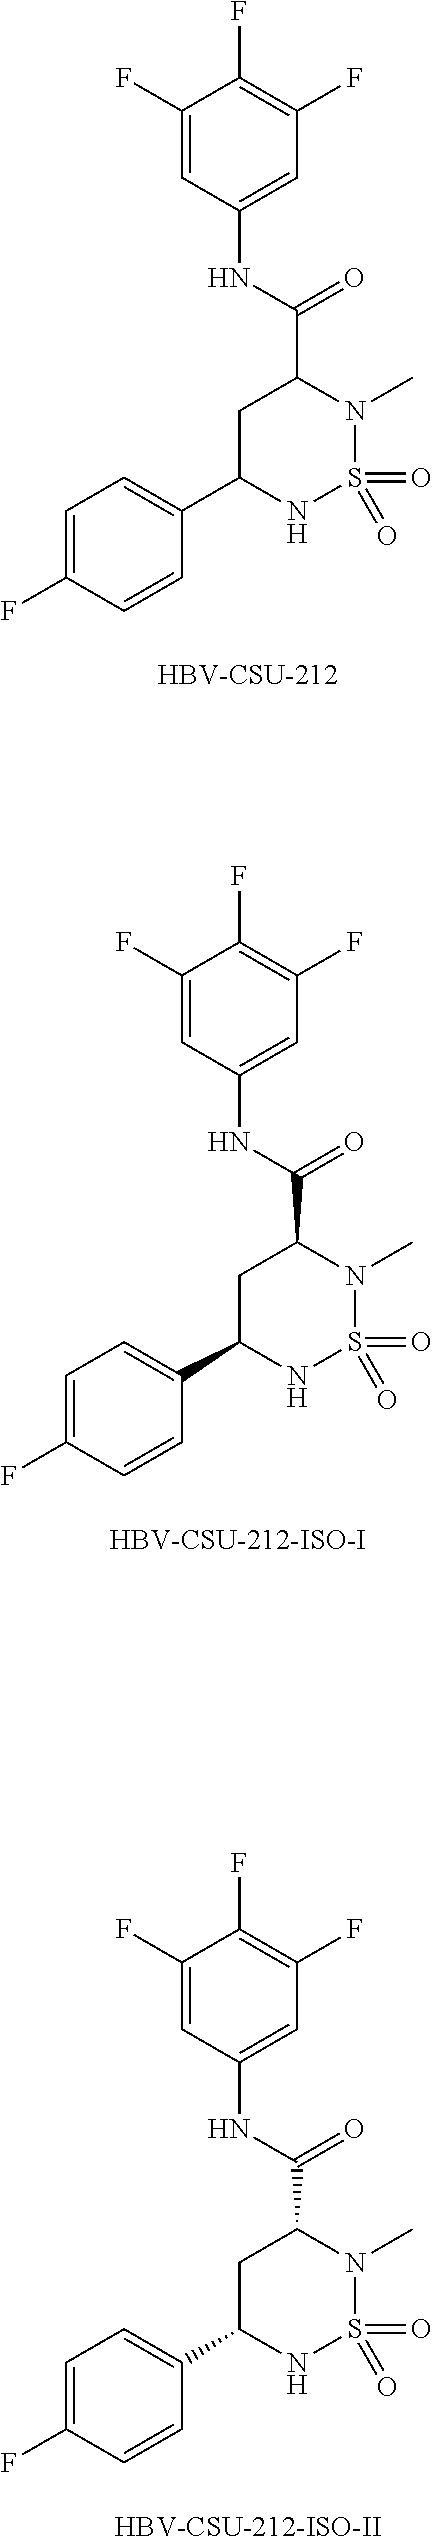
C1=C(F)C=CC(C2NS(=O)(=O)N(C)C(C(NC3=CC(F)=C(F)C(F)=C3)=O)C2)=C1.C1=C(F)C=CC(C2NS(=O)(=O)N(C)C(C(NC3=CC(F)=C(F)C(F)=C3)=O)C2)=C1.[HBV-CSU-212].C1=C(F)C=CC(C2NS(=O)(=O)N(C)C(C(NC3=CC(F)=C(F)C(F)=C3)=O)C2)=C1.[HBV-CSU-212-ISO-I]
